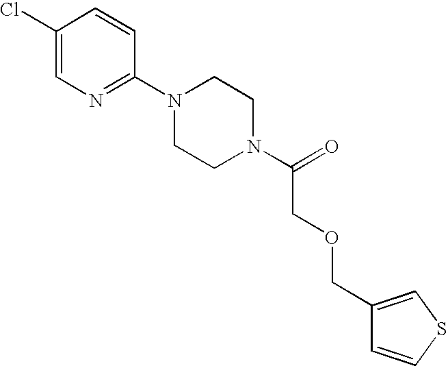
C1(Cl)=CN=C(N2CCN(C(=O)COCC3=CSC=C3)CC2)C=C1
